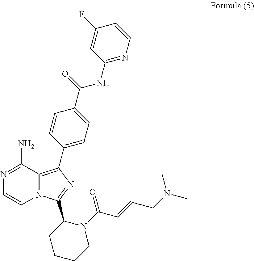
N1=C(N)C2=C(C3=CC=C(C(=O)NC4=NC=CC(F)=C4)C=C3)N=C(C3CCCCN3C(=O)C=CCN(C)C)N2C=C1
